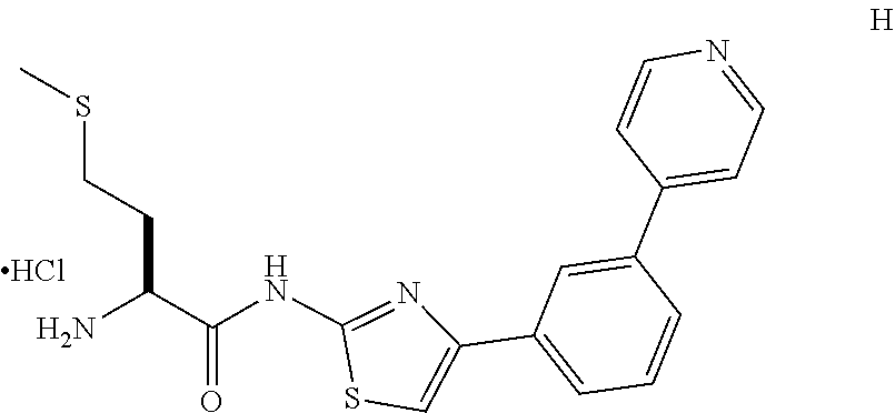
C1(C2=CC=NC=C2)=CC(C2=CSC(NC(C(N)CCSC)=O)=N2)=CC=C1.Cl
